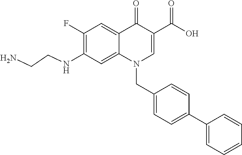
C1(F)=C(NCCN)C=C2C(=C1)C(=O)C(C(O)=O)=CN2CC1=CC=C(C2=CC=CC=C2)C=C1
